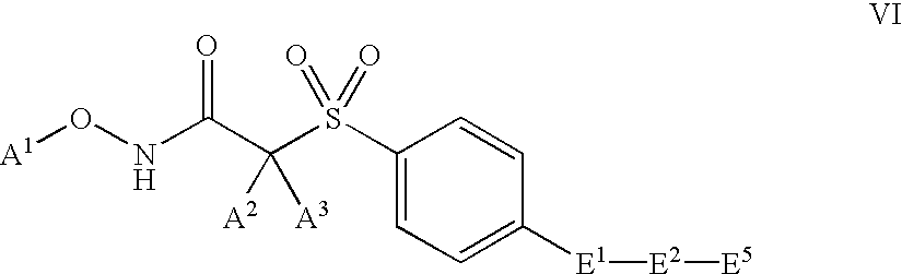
O([A1])NC(C([A2])([A3])S(=O)(=O)C1=CC=C([E1][E2][E5])C=C1)=O
